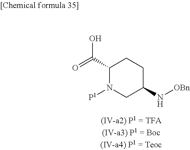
C1(C(=O)O)N([P1])CC(N[OBn])CC1
